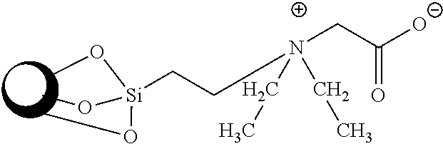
[Si](CCCN(CC([O-])=O)(CC)CC)(OC)(OC)OC
